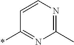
C1(C)=NC=CC(*)=N1
